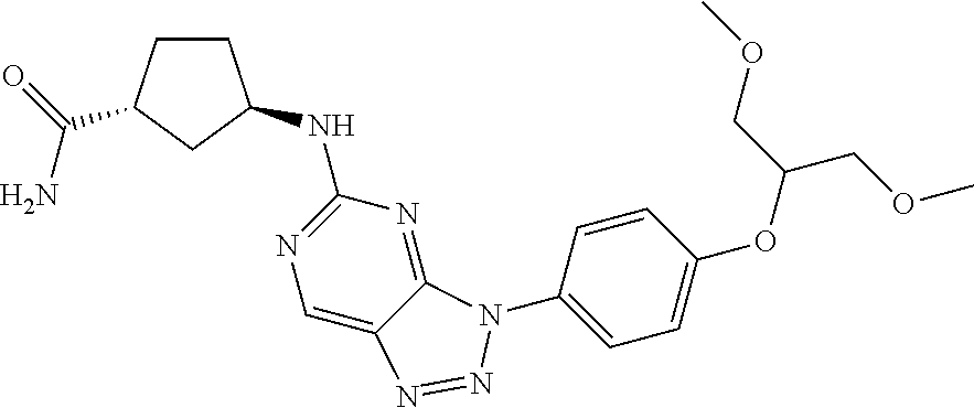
O(C1=CC=C(N2C3=NC(NC4CCC(C(N)=O)C4)=NC=C3N=N2)C=C1)C(COC)COC
